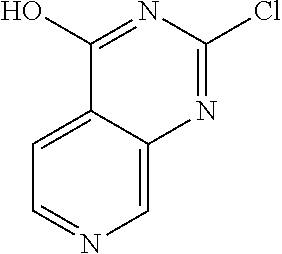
C1=C2C(=CN=C1)N=C(Cl)N=C2O
